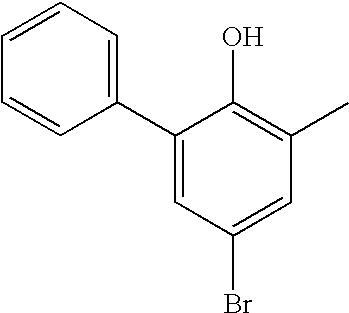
C1(C2=CC=CC=C2)=CC(Br)=CC(C)=C1O
